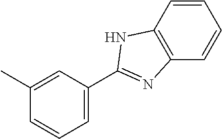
C1=C(C2=NC3=C(N2)C=CC=C3)C=C(C)C=C1
